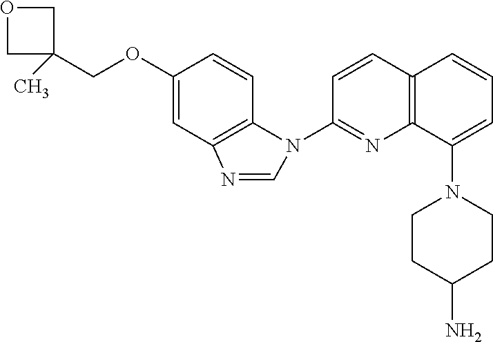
C12=C(C=CC(N3C4=C(C=C(OCC5(C)COC5)C=C4)N=C3)=N1)C=CC=C2N1CCC(N)CC1
